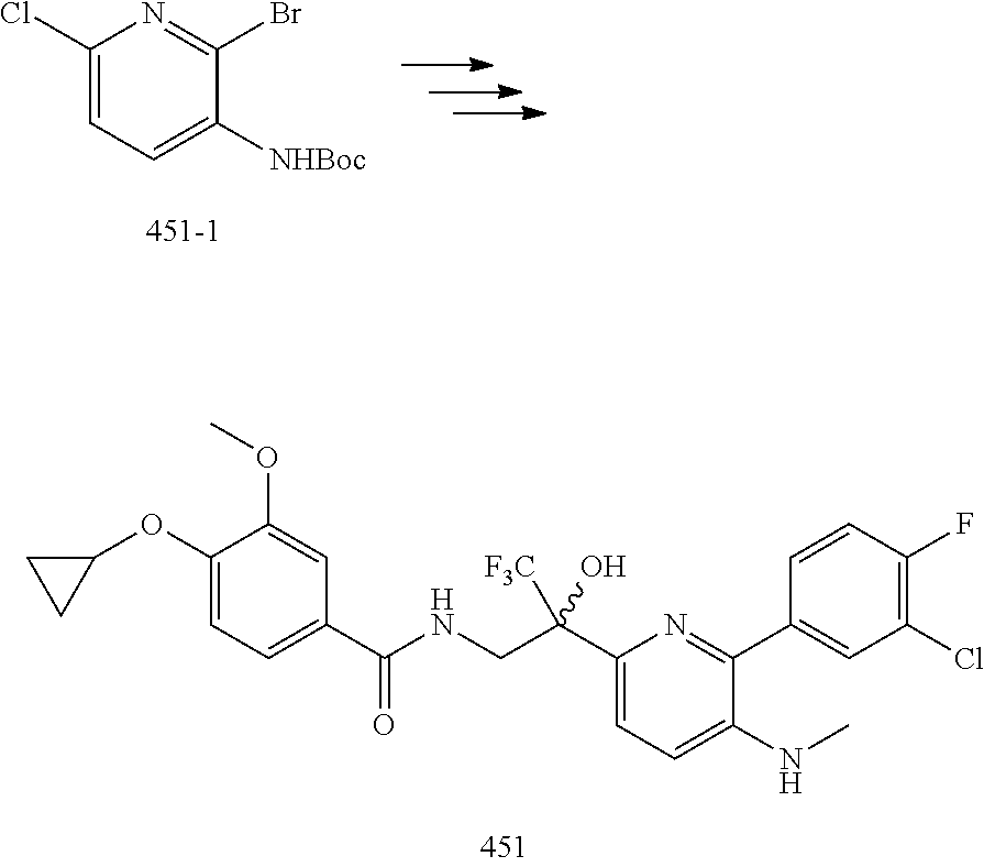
C1(Cl)=CC=C([NHBoc])C(Br)=N1.C1(OC)=CC(C(NCC(C2=CC=C(NC)C(C3=CC(Cl)=C(F)C=C3)=N2)([F3C])O)=O)=CC=C1OC1CC1
